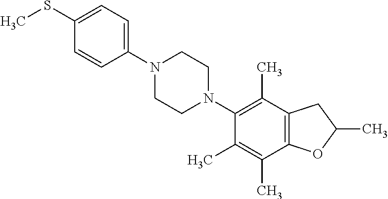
C1(SC)=CC=C(N2CCN(C3=C(C)C4=C(C(C)=C3C)OC(C)C4)CC2)C=C1
